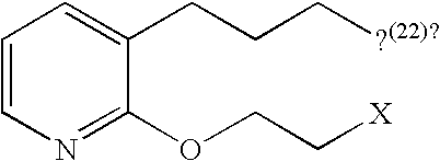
C1=CN=C(OCC[X])C(CCC[?(22)?])=C1
